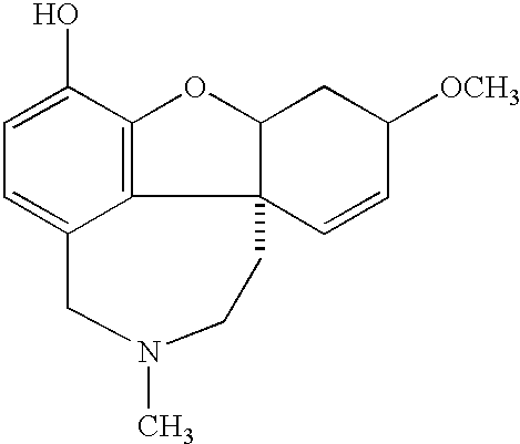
C1=C(O)C2=C3C(=C1)CN(C)CCC31C(O2)CC([OCH3])C=C1
